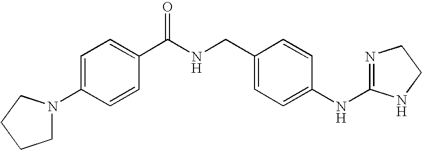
C1=C(N2CCCC2)C=CC(C(NCC2=CC=C(NC3=NCCN3)C=C2)=O)=C1
